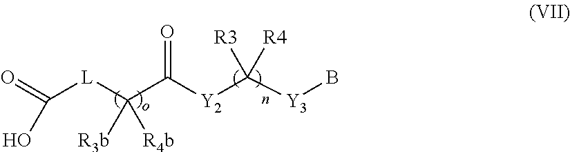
C([L]C(C([Y2]C([Y3]B)([R4])[R3])=O)([R3b])[R4b])(=O)O
